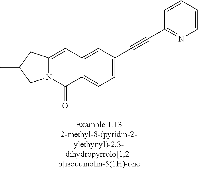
N12C(=CC3=CC(C#CC4=NC=CC=C4)=CC=C3C1=O)CC(C)C2
